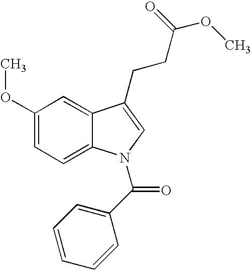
C1(OC)=CC=C2C(=C1)C(CCC(OC)=O)=CN2C(C1=CC=CC=C1)=O
